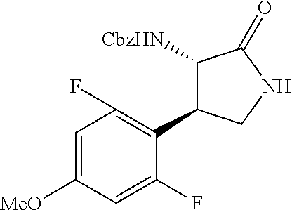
C1=C([MeO])C=C(F)C(C2C([CbzHN])C(=O)NC2)=C1F
